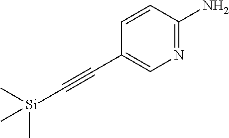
N1=C(N)C=CC(C#C[Si](C)(C)C)=C1
